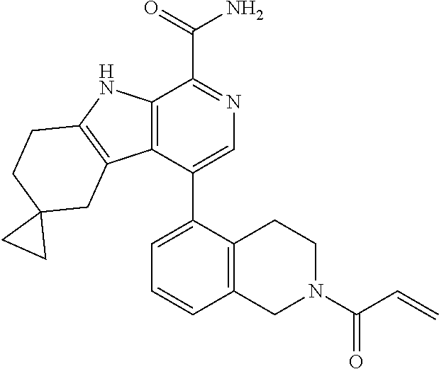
C12=C(C(C3=CC=CC4=C3CCN(C(C=C)=O)C4)=CN=C1C(N)=O)C1=C(N2)CCC2(C1)CC2
